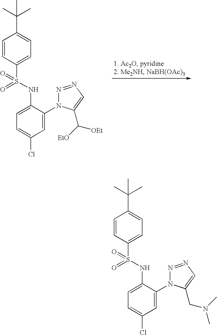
C1=C(N2N=NC=C2C([OEt])[EtO])C(NS(=O)(C2=CC=C(C(C)(C)C)C=C2)=O)=CC=C1Cl.C1=C(N2N=NC=C2CN(C)C)C(NS(=O)(C2=CC=C(C(C)(C)C)C=C2)=O)=CC=C1Cl
